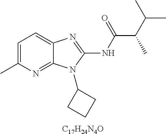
[C17H24N4O].C1=C(C)N=C2C(=C1)N=C(NC(C(C(C)C)C)=O)N2C1CCC1
